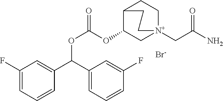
C1(F)=CC=CC(C(C2=CC=CC(F)=C2)OC(OC2C[N+]3(CC(N)=O)CCC2CC3)=O)=C1.[Br-]
